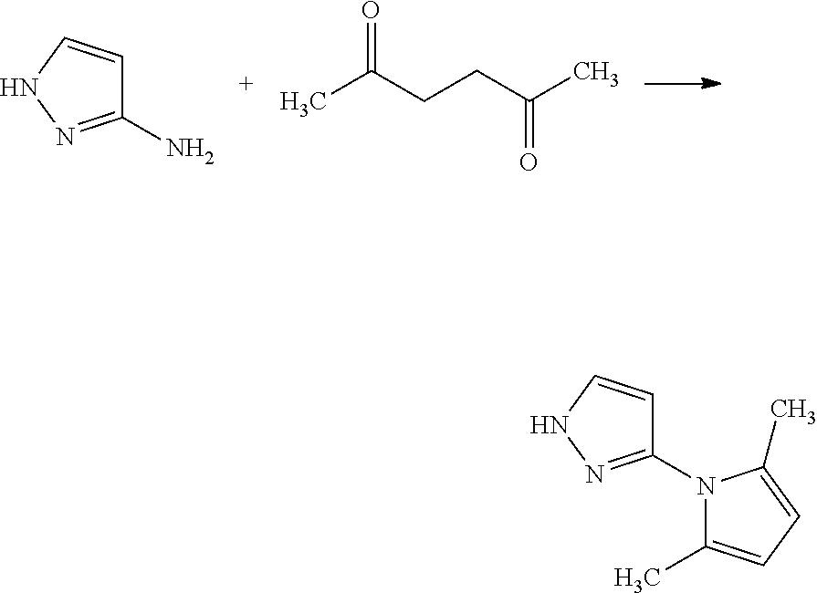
C1(N)=NNC=C1.CC(CCC(C)=O)=O.C1(N2C(C)=CC=C2C)=NNC=C1
